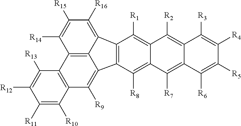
C12=C(C([R8])=C3C(=C1[R1])C([R2])=C1C(=C3[R7])C([R6])=C([R5])C([R4])=C1[R3])C1=C([R9])C3=C(C([R13])=C([R12])C([R11])=C3[R10])C3=C1C2=C([R16])C([R15])=C3[R14]
